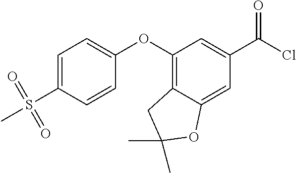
C1=C(S(C)(=O)=O)C=CC(OC2=C3C(=CC(C(Cl)=O)=C2)OC(C)(C)C3)=C1
